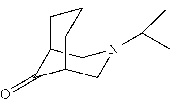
O=C1C2CCCC1CN(C(C)(C)C)C2
